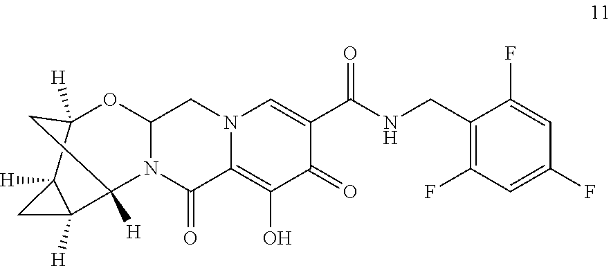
N12C(=O)C3=C(O)C(=O)C(C(NCC4=C(F)C=C(F)C=C4F)=O)=CN3CC1OC1([H])C3([H])C([H])(C3)C2([H])C1
